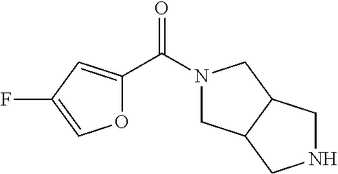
O1C(C(N2CC3C(C2)CNC3)=O)=CC(F)=C1
